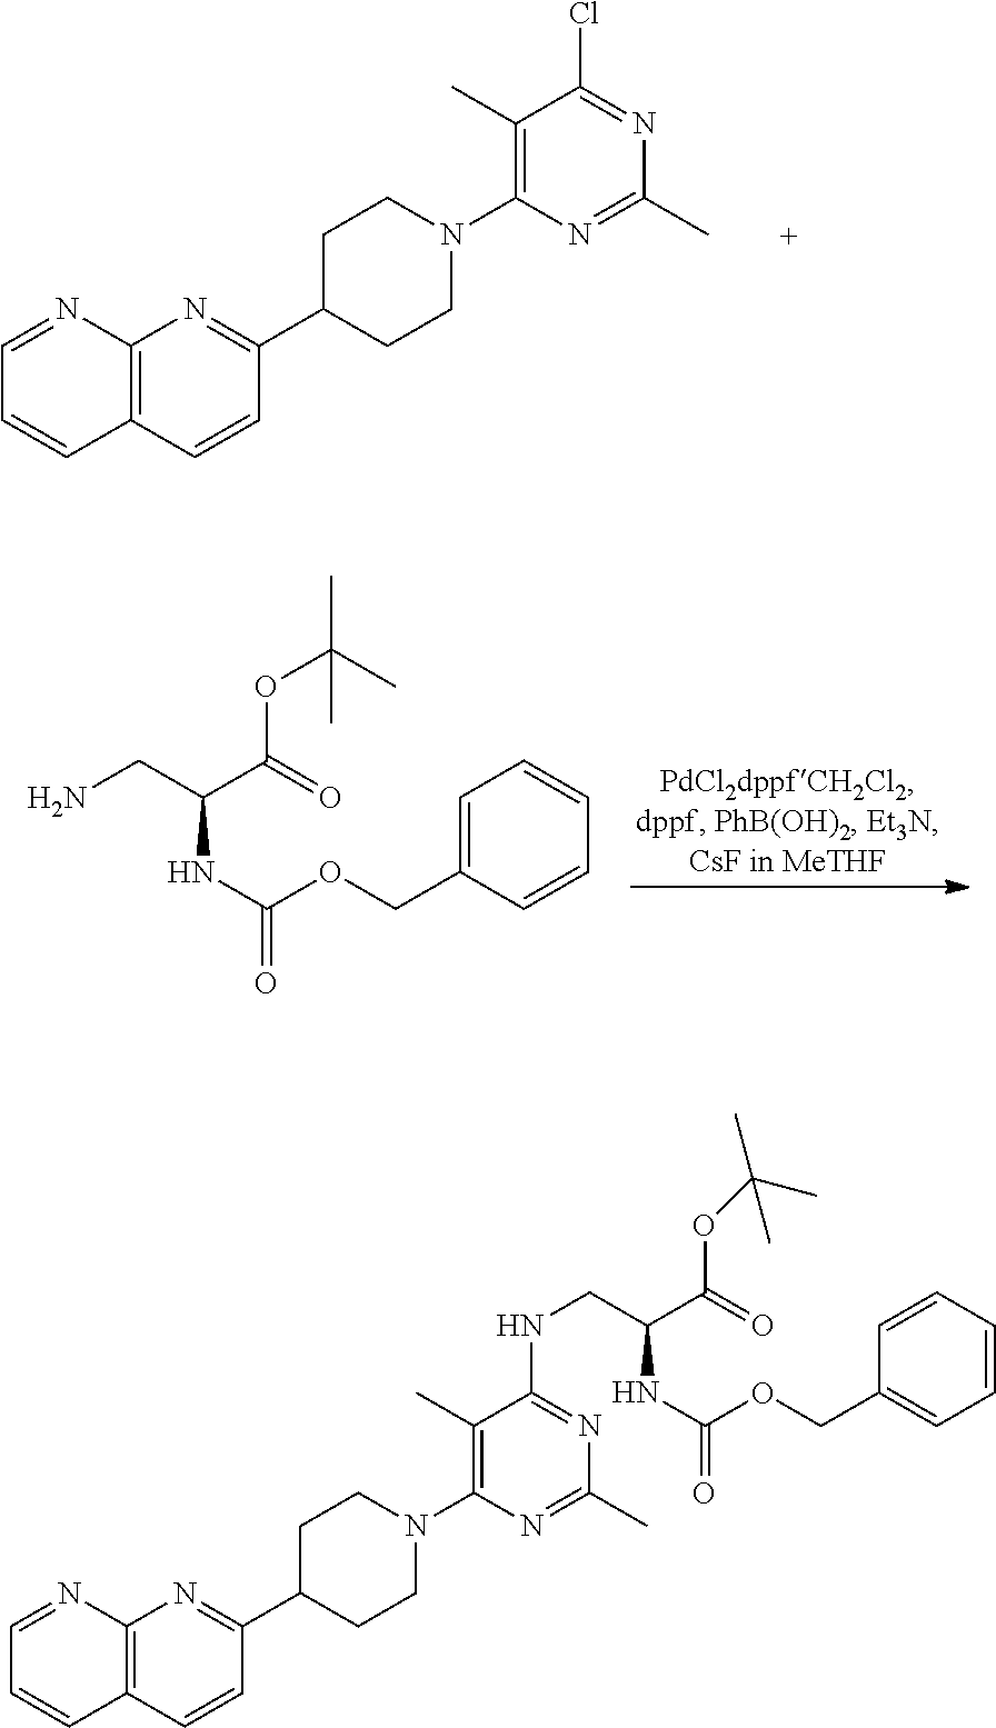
C1C(C2=NC3=C(C=C2)C=CC=N3)CCN(C2=C(C)C(Cl)=NC(C)=N2)C1.C1=C(COC(NC(C(OC(C)(C)C)=O)CN)=O)C=CC=C1.C1C(C2=NC3=C(C=C2)C=CC=N3)CCN(C2=C(C)C(NCC(C(OC(C)(C)C)=O)NC(OCC3=CC=CC=C3)=O)=NC(C)=N2)C1
